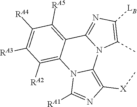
C1([RA4])=C([RA3])C([RA2])=C2C(=C1[RA5])C1=NC([LB])=C(C)N1C1=C([X]C)N=C([RA1])N21
